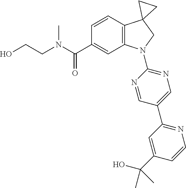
C(C1=CC2=C(C=C1)C1(CN2C2=NC=C(C3=NC=CC(C(C)(O)C)=C3)C=N2)CC1)(=O)N(CCO)C
